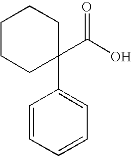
C1(C2=CC=CC=C2)(C(O)=O)CCCCC1
